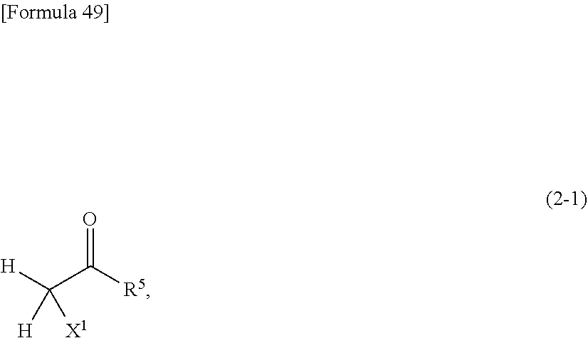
[H]C(C([R5])=O)([H])[X1]
